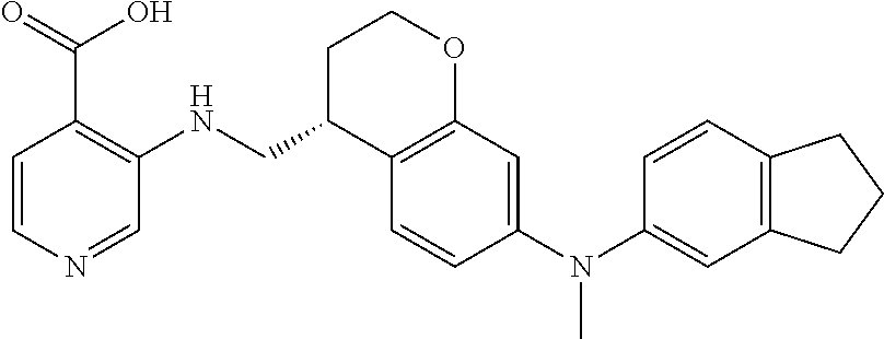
C1=CN=CC(NCC2C3=C(OCC2)C=C(N(C2=CC4=C(C=C2)CCC4)C)C=C3)=C1C(=O)O
